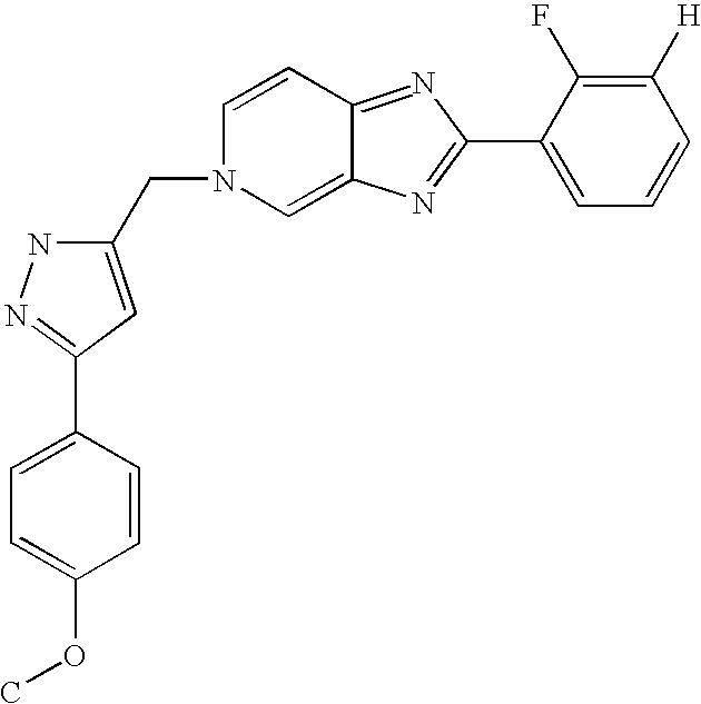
C1(C2=NC3=CN(CC4=CC(C5=CC=C(OC)C=C5)=NN4)C=CC3=N2)=CC=CC([H])=C1F
